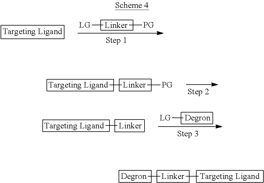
[LG][Linker][PG].[Targeting Ligand][Linker][PG].[LG][Degron].[Targeting Ligand][Linker].[Degron][Linker][Targeting Ligand]
